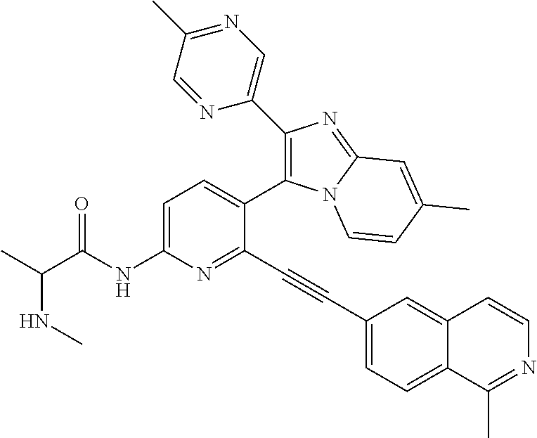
C1=C(NC(C(C)NC)=O)N=C(C#CC2=CC=C3C(=C2)C=CN=C3C)C(C2=C(C3=CN=C(C)C=N3)N=C3N2C=CC(C)=C3)=C1
